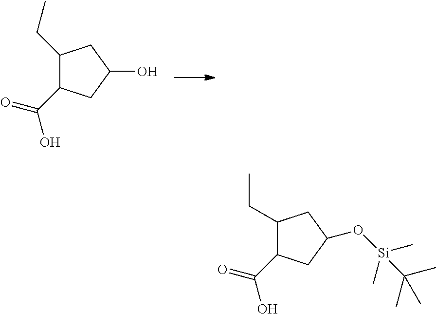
C1(CC)C(C(O)=O)CC(O)C1.C1(CC)C(C(O)=O)CC(O[Si](C)(C)C(C)(C)C)C1
